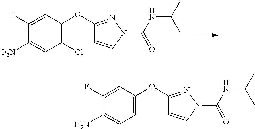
C1(Cl)=C(OC2=NN(C(NC(C)C)=O)C=C2)C=C(F)C([O2N])=C1.C1=C(OC2=NN(C(NC(C)C)=O)C=C2)C=C(F)C(N)=C1
